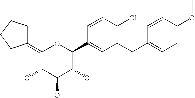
C1(=C2CCCC2)C(O)C(O)C(O)C(C2=CC(CC3=CC=C(OC)C=C3)=C(Cl)C=C2)O1
